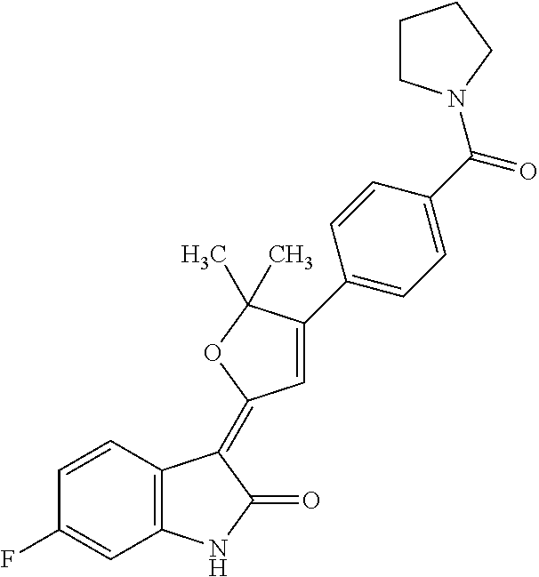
C1=CC(F)=CC2=C1C(=C1C=C(C3=CC=C(C(=O)N4CCCC4)C=C3)C(C)(C)O1)C(=O)N2
